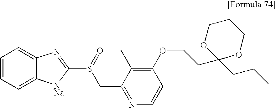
C1(OCCC2(CCC)OCCCO2)=C(C)C(CS(C2=NC3=CC=CC=C3[NNa]2)=O)=NC=C1
